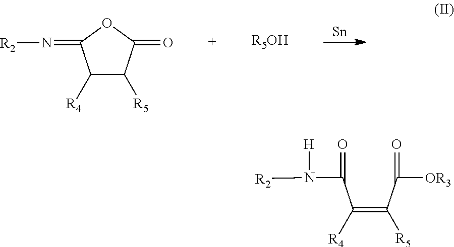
[Sn].C1([R4])C([R5])C(=O)OC1=N[R2].[R5OH].C(=C(C(=O)[OR3])[R5])(C(=O)N([R2])[H])[R4]
